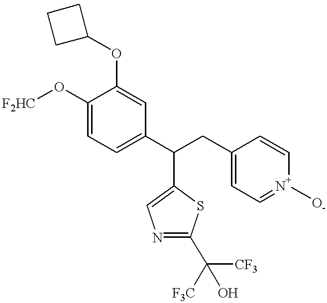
C1(O[F2HC])=CC=C(C(CC2=CC=[N+]([O-])C=C2)C2=CN=C(C([CF3])(O)[F3C])S2)C=C1OC1CCC1
